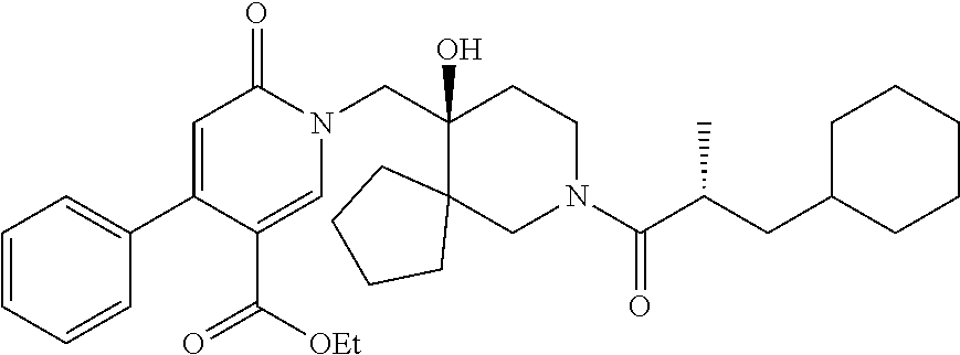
[OEt]C(C1=CN(CC2(O)C3(CN(C(=O)C(CC4CCCCC4)C)CC2)CCCC3)C(=O)C=C1C1=CC=CC=C1)=O
